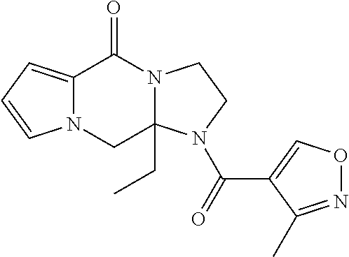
C12=CC=CN1CC1(CC)N(C2=O)CCN1C(=O)C1=CON=C1C
